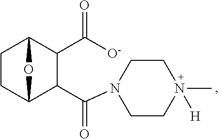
C1CC2C(C(N3CCN(C)([H])CC3)=O)C(C([O-])=O)C1O2
